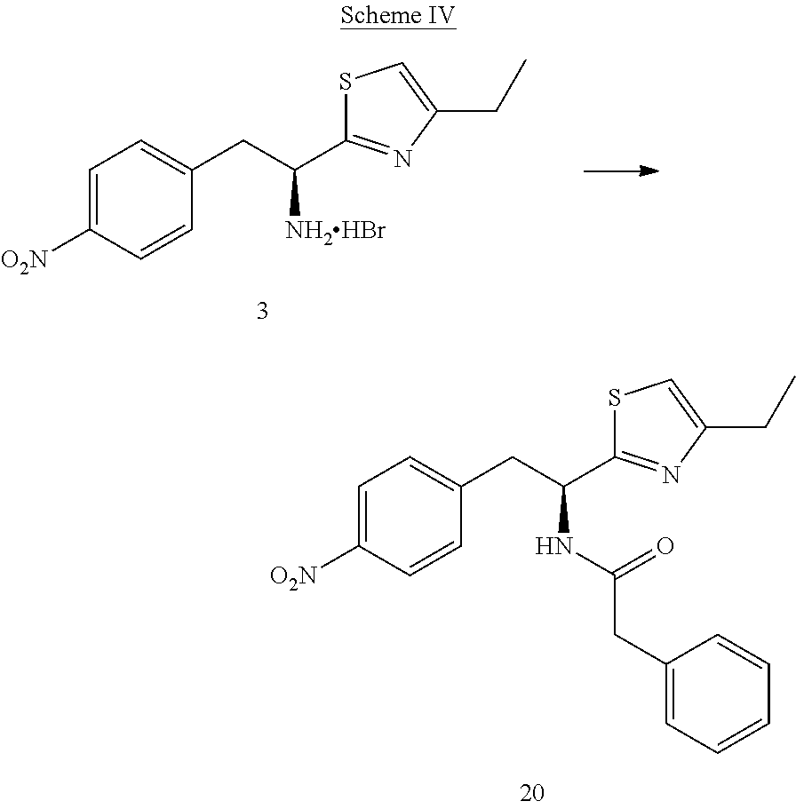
C1=C([O2N])C=CC(CC(C2=NC(CC)=CS2)[NH2HBr])=C1.C1=C([O2N])C=CC(CC(C2=NC(CC)=CS2)NC(CC2=CC=CC=C2)=O)=C1
